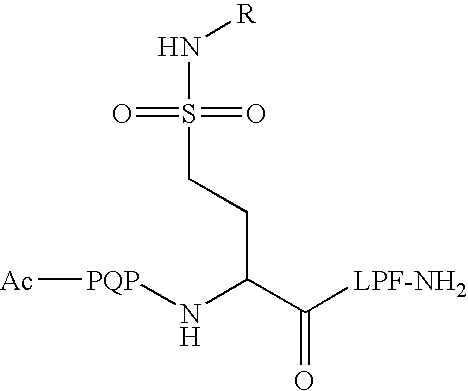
N([R])S(=O)(=O)CCC(N[PQP][Ac])C([LPF-NH2])=O
